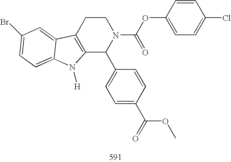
C12=C(CCN(C(OC3=CC=C(Cl)C=C3)=O)C1C1=CC=C(C(=O)OC)C=C1)C1=CC(Br)=CC=C1N2[H]
